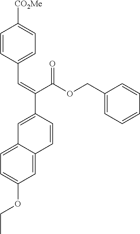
C1=C(OCC)C=C2C(=C1)C=C(C(=CC1=CC=C([CO2Me])C=C1)C(OCC1=CC=CC=C1)=O)C=C2
